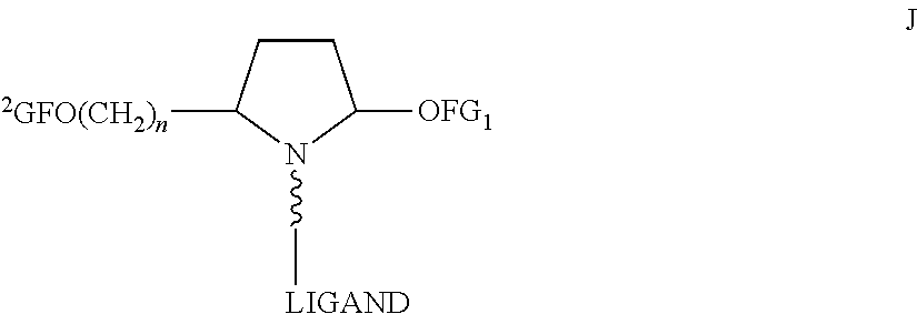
C1CC([2GFO(CH2)n])N(C[LIGAND])C1[OFG1]
